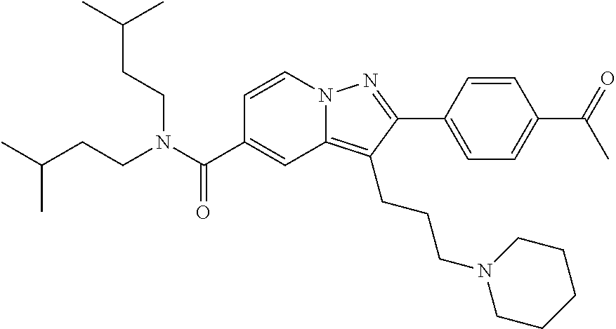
C1=CN2C(=C(CCCN3CCCCC3)C(C3=CC=C(C(=O)C)C=C3)=N2)C=C1C(N(CCC(C)C)CCC(C)C)=O
